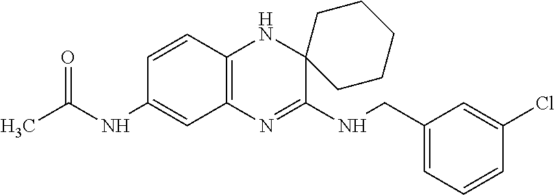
C1=CC2=C(C=C1NC(=O)C)N=C(NCC1=CC=CC(Cl)=C1)C1(N2)CCCCC1
